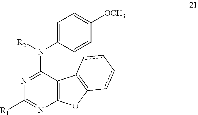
C1([R1])=NC2=C(C(N([R2])C3=CC=C([OCH3])C=C3)=N1)C1=C(O2)cc-cc1
